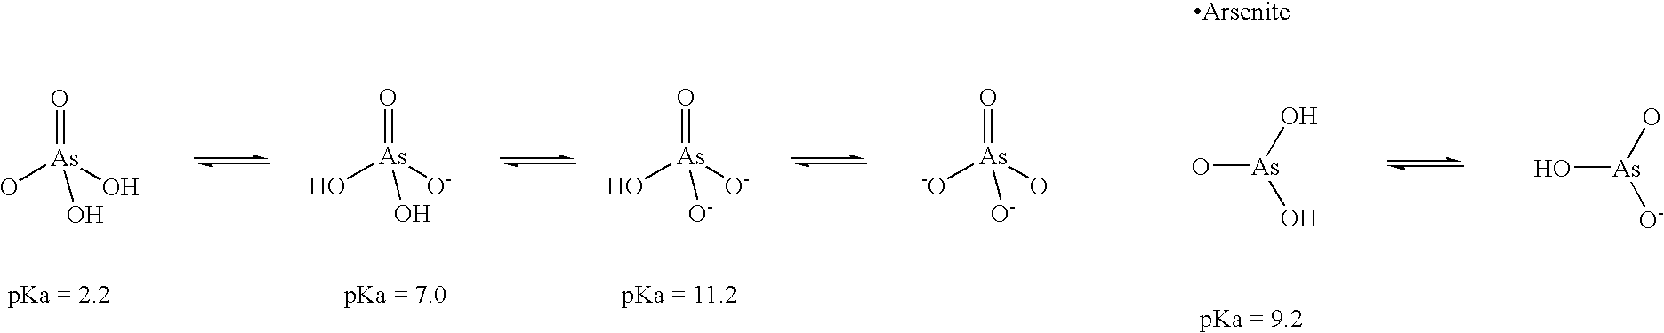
O=[As]([O-])(O)O.O=[As]([O-])(O)[O-].O=[As](O)([-O])[O-].O[As](O)O.O[As](O)[O-].O=[As](O)(O)O
